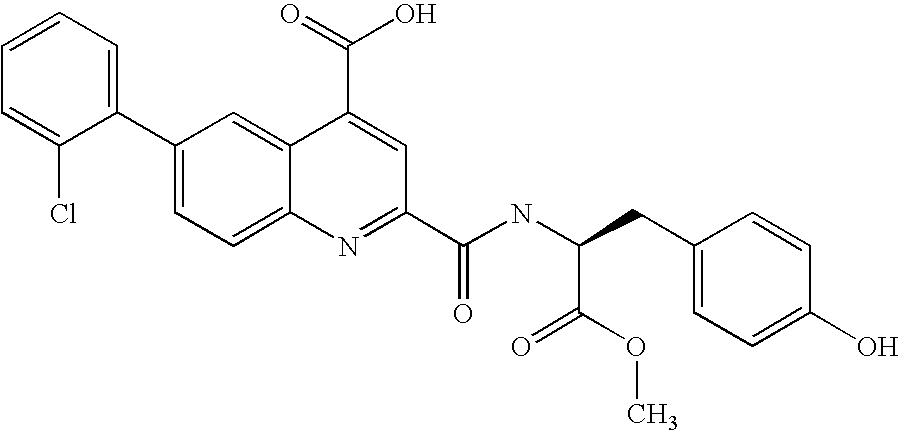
C1=CC=C(Cl)C(C2=CC=C3C(=C2)C(C(=O)O)=CC(C(NC(CC2=CC=C(O)C=C2)C(OC)=O)=O)=N3)=C1
